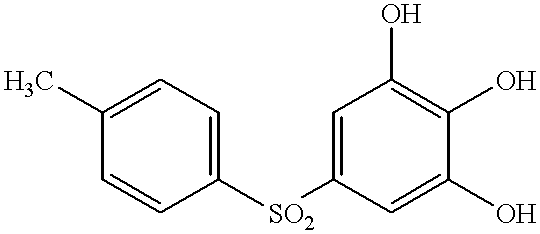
C1=C(O)C(O)=C(O)C=C1[SO2]C1=CC=C(C)C=C1
